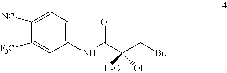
C1([F3C])=CC(NC(C(CBr)(C)O)=O)=CC=C1[NC]
